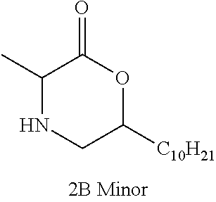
C1(C)NCC([C10H21])OC1=O
